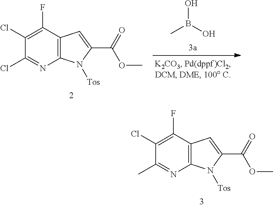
C1(Cl)=C(F)C2=C(N=C1C)N([Tos])C(C(OC)=O)=C2.C1(Cl)=C(F)C2=C(N=C1Cl)N([Tos])C(C(OC)=O)=C2.CB(O)O
